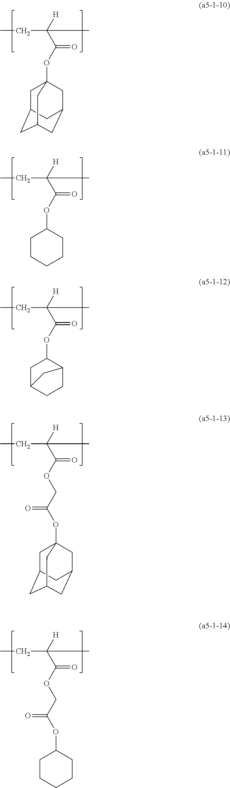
O(C(C([H])(CC)C)=O)C12CC3CC(CC(C1)C3)C2.O(C(C([H])(CC)C)=O)C1CCCCC1.O(C(C([H])(CC)C)=O)C1CC2CCC1C2.O(C(C([H])(CC)C)=O)CC(=O)OC12CC3CC(CC(C1)C3)C2.O(C(C([H])(CC)C)=O)CC(=O)OC1CCCCC1
